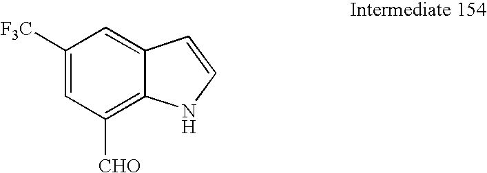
C1([F3C])=CC([CHO])=C2C(=C1)C=CN2
